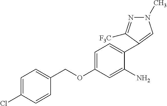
C1(OCC2=CC=C(Cl)C=C2)=CC=C(C2=CN(C)N=C2[F3C])C(N)=C1
